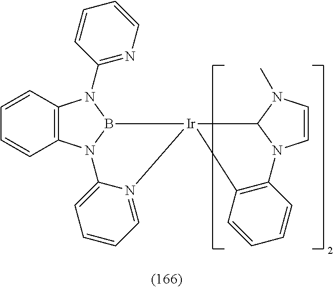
C12=C(N3B(N1C1=NC=CC=C1)[Ir]1(N4=CC=CC=C34)C3N(C=CN3C)C3=C1C=CC=C3)C=CC=C2
